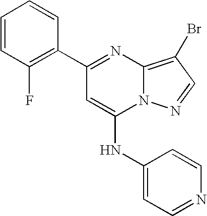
C1=CC(F)=C(C2=NC3=C(Br)C=NN3C(NC3=CC=NC=C3)=C2)C=C1
